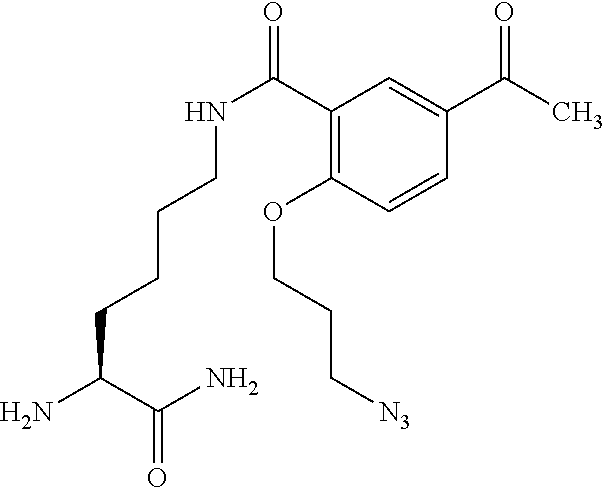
NC(C(N)=O)CCCCNC(=O)C1=C(OCCC[N3])C=CC(C(C)=O)=C1
